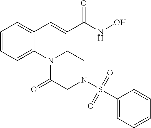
C1=CC=C(N2C(=O)CN(S(=O)(=O)C3=CC=CC=C3)CC2)C(C=CC(NO)=O)=C1
